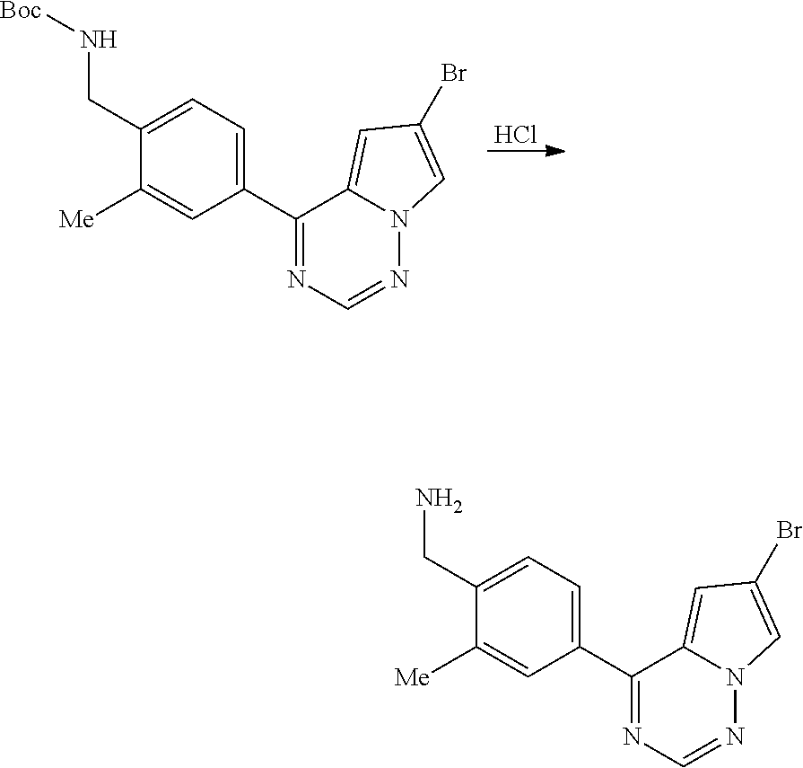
Cl.C1(C2=NC=NN3C2=CC(Br)=C3)=CC=C(CN[Boc])C([Me])=C1.C1(C2=NC=NN3C2=CC(Br)=C3)=CC=C(CN)C([Me])=C1
